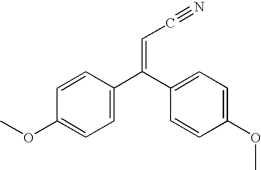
C1=CC(OC)=CC=C1C(C1=CC=C(OC)C=C1)=CC#N
